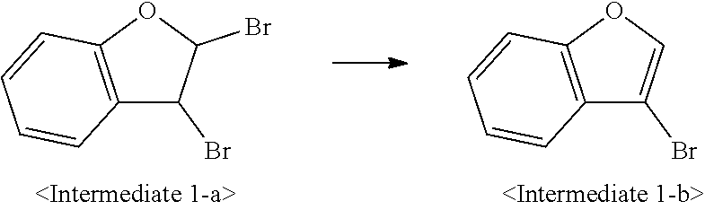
C12=C(OC=C1Br)C=CC=C2.C12=C(OC(Br)C1Br)C=CC=C2
